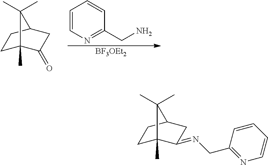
C1=CN=C(CN)C=C1.[BF3OEt2].C1C2(C)C(=O)CC(C1)C2(C)C.C1C2(C)C(=NCC3=NC=CC=C3)CC(C1)C2(C)C
